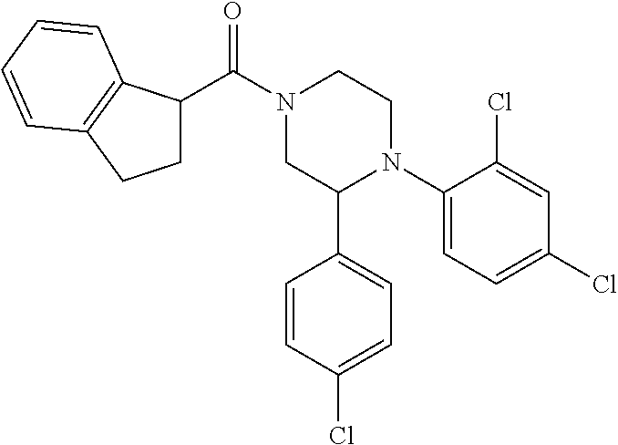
O=C(N1CC(C2=CC=C(Cl)C=C2)N(C2=CC=C(Cl)C=C2Cl)CC1)C1CCC2=C1C=CC=C2
